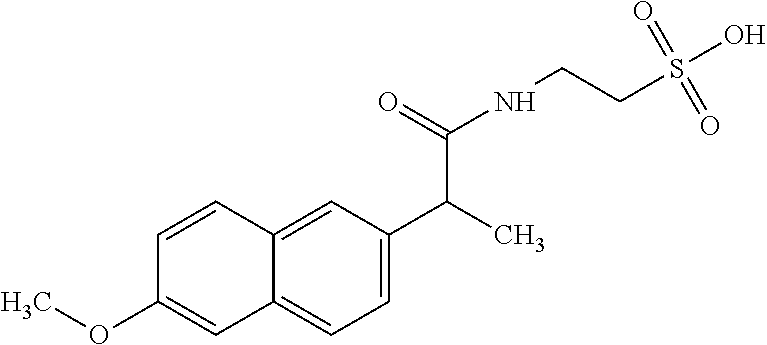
C1=C(C(C)C(=O)NCCS(O)(=O)=O)C=C2C(=C1)C=C(OC)C=C2
